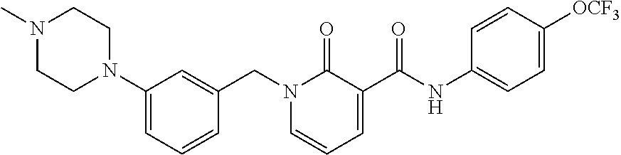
N1(C)CCN(C2=CC=CC(CN3C(=O)C(C(NC4=CC=C([OCF3])C=C4)=O)=CC=C3)=C2)CC1
